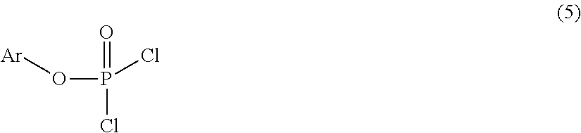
O=P(O[Ar])(Cl)Cl
